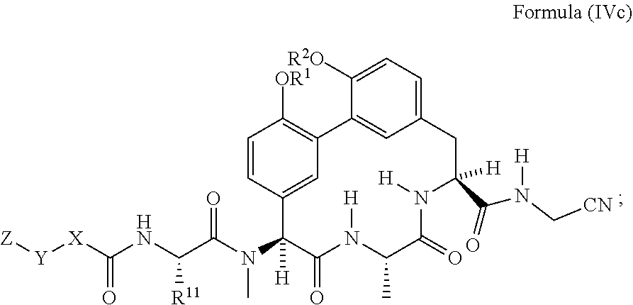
C1=CC([OR1])=C2C=C1C(N(C(=O)C(NC([X][Y][Z])=O)[R11])C)([H])C(=O)N([H])C(C)C(=O)N([H])C([H])(C(=O)N([H])C[CN])CC1=CC=C([R2O])C2=C1
